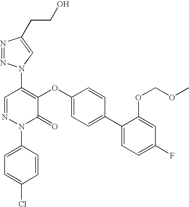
C1(N2N=NC(CCO)=C2)=C(OC2=CC=C(C3=CC=C(F)C=C3OCOC)C=C2)C(=O)N(C2=CC=C(Cl)C=C2)N=C1
